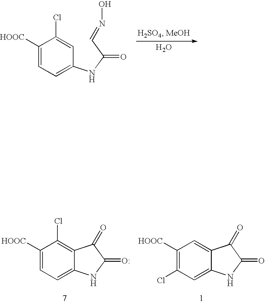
O.C1([HOOC])=CC=C(NC(C=NO)=O)C=C1Cl.C1([HOOC])=CC=C2C(=C1Cl)C(=O)C(=O)N2.C1([HOOC])=C(Cl)C=C2C(=C1)C(=O)C(=O)N2
